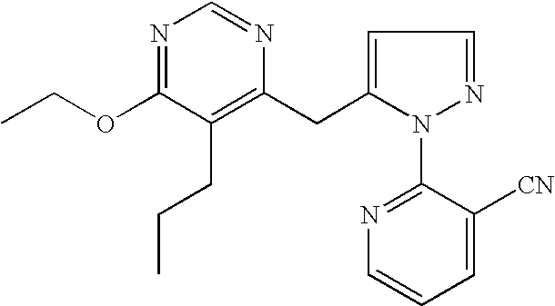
C1=C(CC2=C(CCC)C(OCC)=NC=N2)N(C2=NC=CC=C2[CN])N=C1
